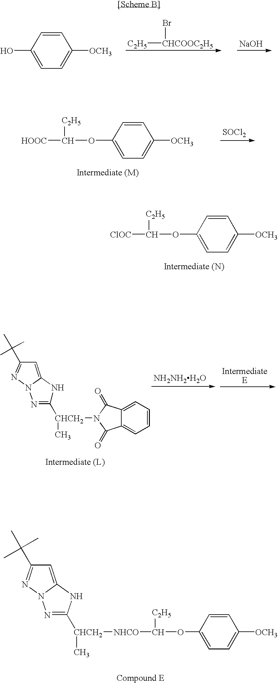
[C2H5][CHCOOC2H5]Br.[NaOH].C1=CC(O)=CC=C1[OCH3].[SOCl2].C1=CC(OC([HOOC])[C2H5])=CC=C1[OCH3].C1=CC(OC([ClOC])[C2H5])=CC=C1[OCH3].[NH2NH2H2O].C1=C2N(N=C1C(C)(C)C)N=C([CHCH2](C)N1C(=O)C3=CC=CC=C3C1=O)N2.C1=C2N(N=C1C(C)(C)C)N=C([CHCH2]([NHCO]C(OC1=CC=C([OCH3])C=C1)[C2H5])C)N2
